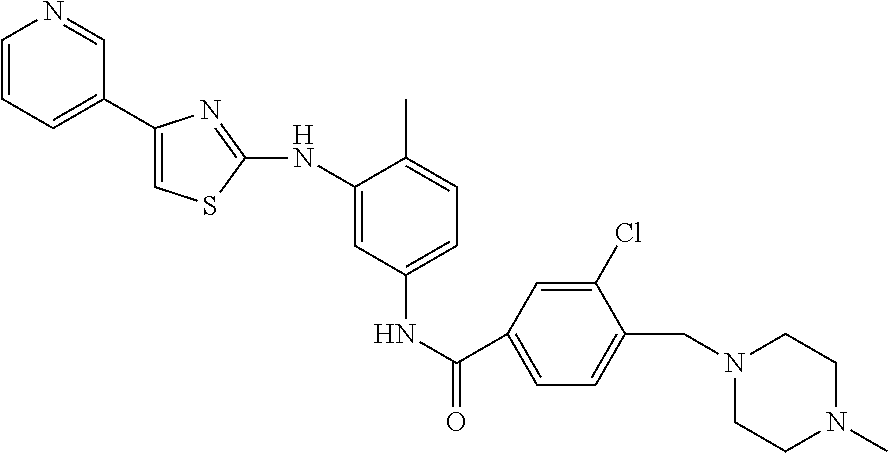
C1=CC=C(C2=CSC(NC3=CC(NC(C4=CC=C(CN5CCN(C)CC5)C(Cl)=C4)=O)=CC=C3C)=N2)C=N1
